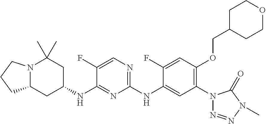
C1(NC2=CC(N3N=NN(C)C3=O)=C(OCC3CCOCC3)C=C2F)=NC=C(F)C(NC2CC(C)(C)N3C(C2)CCC3)=N1
